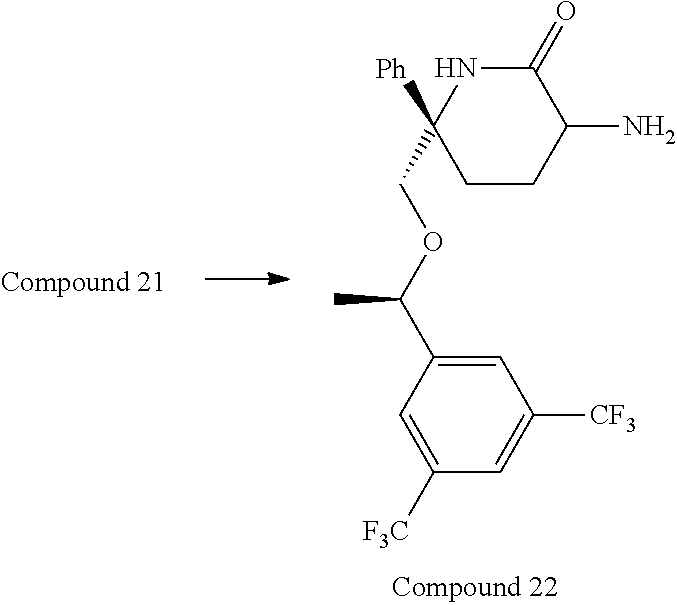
C1=C(C(OCC2([Ph])CCC(N)C(=O)N2)C)C=C([F3C])C=C1[CF3]
